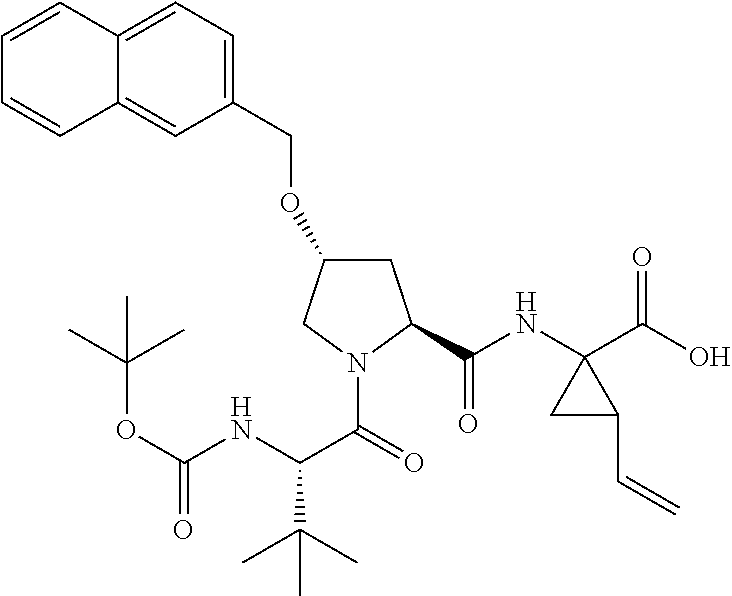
C1=C(COC2CC(C(NC3(C(O)=O)CC3C=C)=O)N(C(=O)C(NC(OC(C)(C)C)=O)C(C)(C)C)C2)C=C2C(=C1)C=CC=C2
